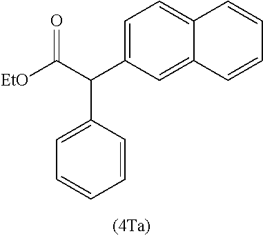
C1=C(C(C([EtO])=O)C2=CC=CC=C2)C=C2C(=C1)C=CC=C2
